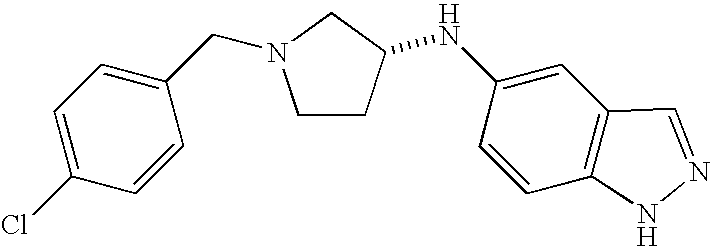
C1CC(NC2=CC3=C(C=C2)NN=C3)CN1CC1=CC=C(Cl)C=C1
